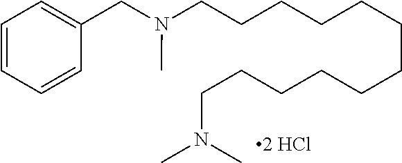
C1=CC=CC(CN(CCCCCCCCCCCCN(C)C)C)=C1
